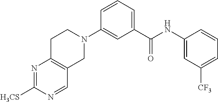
N1=C([H3CS])N=CC2=C1CCN(C1=CC(C(NC3=CC([CF3])=CC=C3)=O)=CC=C1)C2
